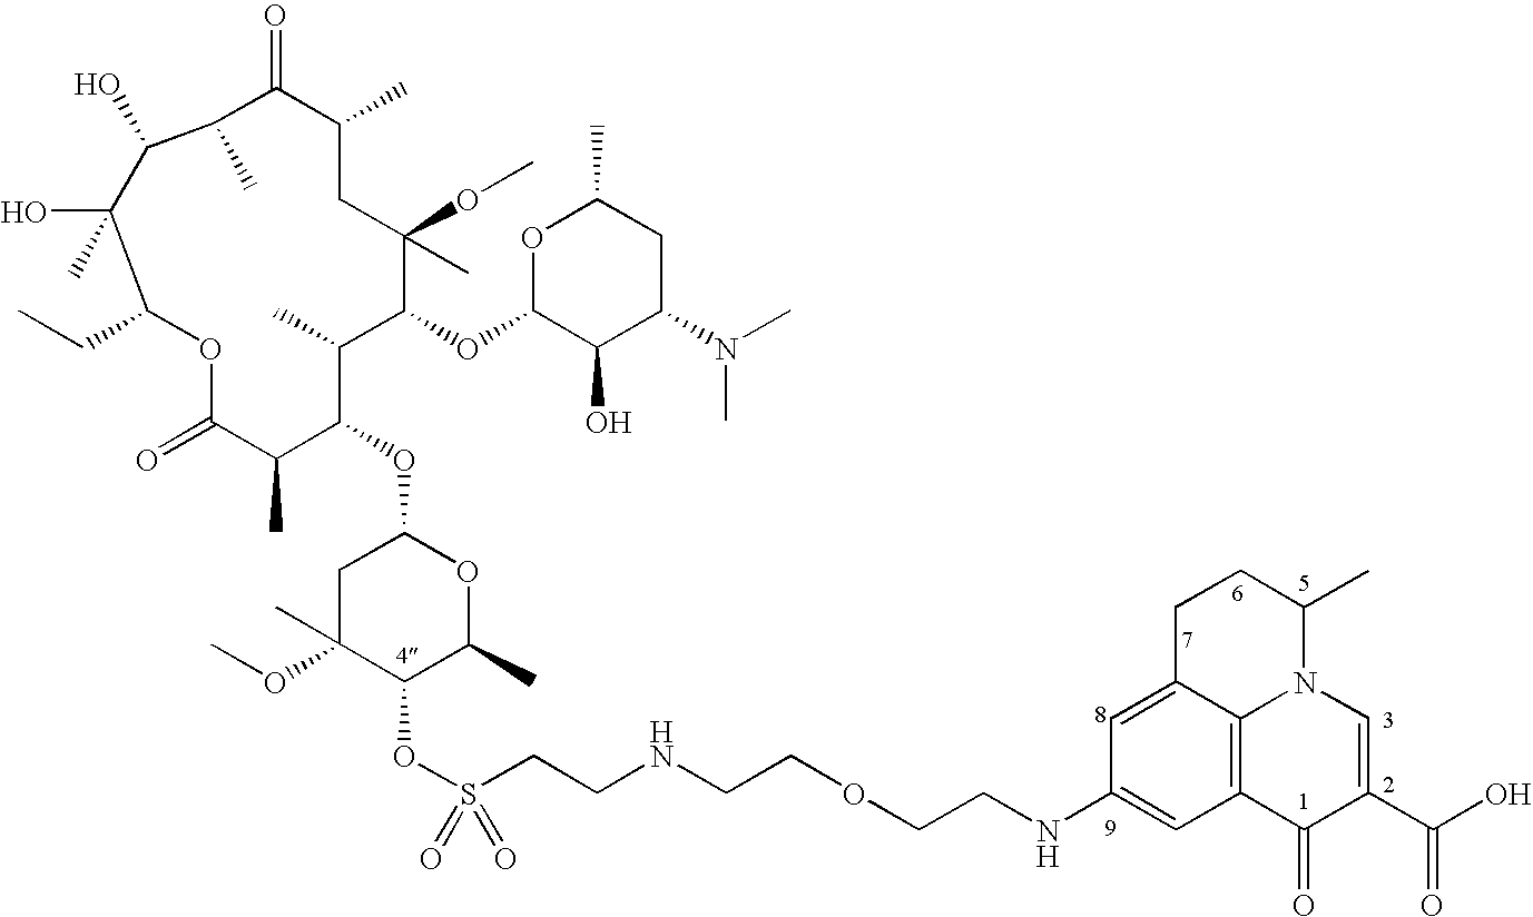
C1C(OC)(C)C(OS(CCNCCOCCNC2=CC3=C4C(=C2)CCC(C)N4C=C(C(O)=O)C3=O)(=O)=O)C(C)OC1OC1C(C)C(OC2C(O)C(N(C)C)CC(C)O2)C(OC)(C)CC(C)C(=O)C(C)C(O)C(O)(C)C(CC)OC(=O)C1C
